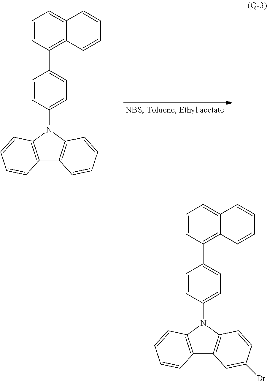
C12=C(N(C3=CC=C(C4=C5C(=CC=C4)C=CC=C5)C=C3)C3=C1C=CC=C3)C=CC=C2.C12=C(N(C3=CC=C(C4=C5C(=CC=C4)C=CC=C5)C=C3)C3=C1C=C(Br)C=C3)C=CC=C2
